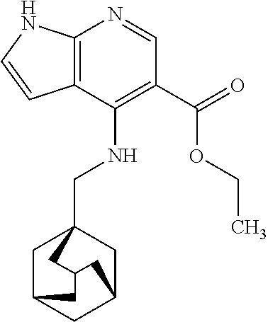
C12=C(C(NCC34CC5CC(C3)CC(C5)C4)=C(C(=O)OCC)C=N1)C=CN2
